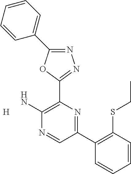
N1=C(C2=CC=CC=C2)OC(C2=C(N)N=CC(C3=C(SCC)C=CC=C3)=N2)=N1.[H]
